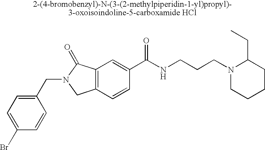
C1(Br)=CC=C(CN2CC3=C(C2=O)C=C(C(NCCCN2CCCCC2CC)=O)C=C3)C=C1
